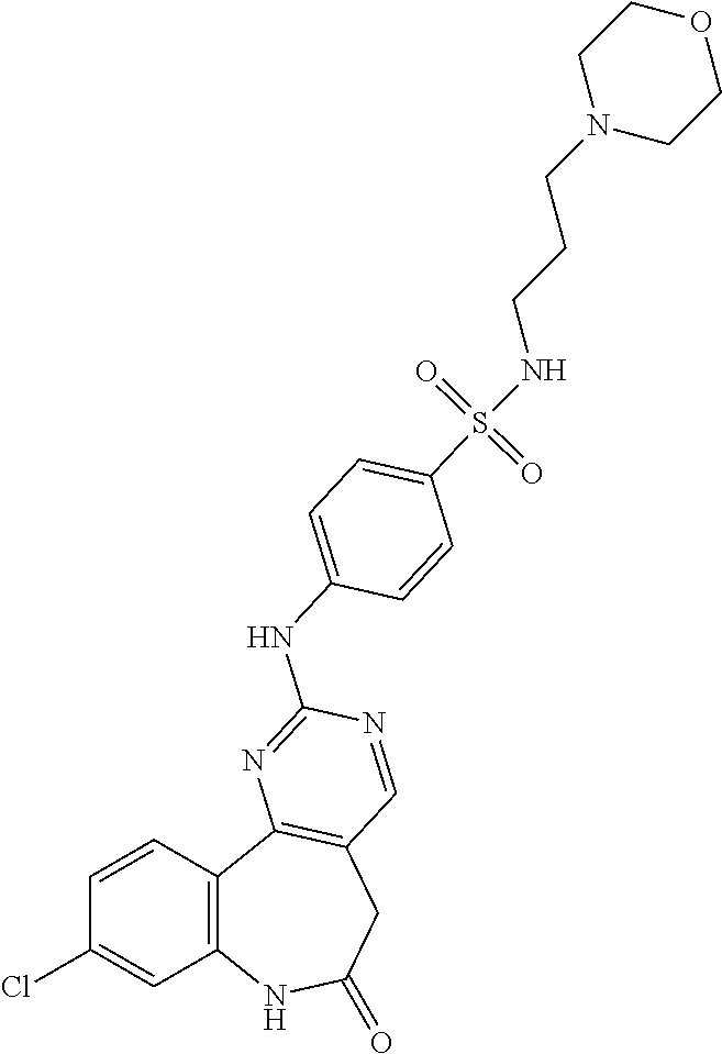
C1=CC2=C(C=C1Cl)NC(=O)CC1=C2N=C(NC2=CC=C(S(NCCCN3CCOCC3)(=O)=O)C=C2)N=C1
